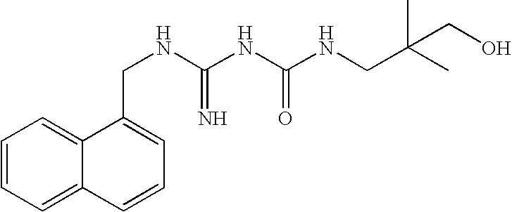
C1=CC=C2C(=C1)C(CNC(NC(NCC(C)(CO)C)=O)=N)=CC=C2
